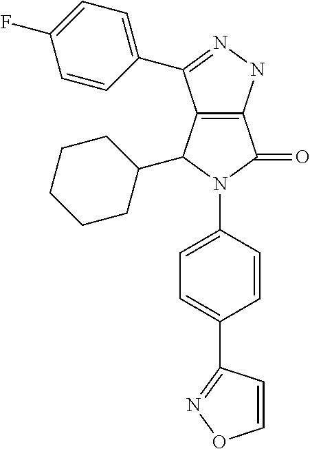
C12=C(NN=C1C1=CC=C(F)C=C1)C(=O)N(C1=CC=C(C3=NOC=C3)C=C1)C2C1CCCCC1
